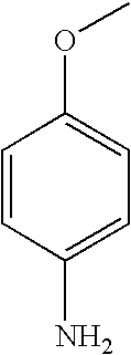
C1=CC(N)=CC=C1OC
